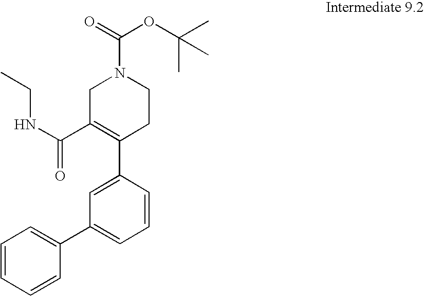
C1=CC(C2=C(C(=O)NCC)CN(C(=O)OC(C)(C)C)CC2)=CC(C2=CC=CC=C2)=C1
